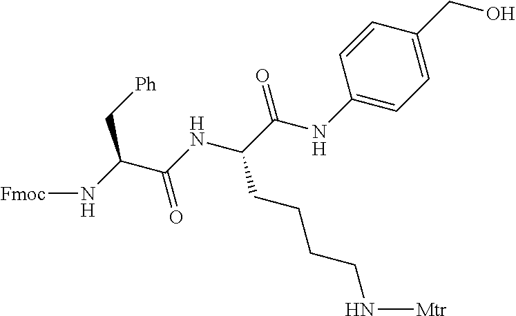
[Fmoc]NC(C(NC(C(NC1=CC=C(CO)C=C1)=O)CCCCN[Mtr])=O)C[Ph]
